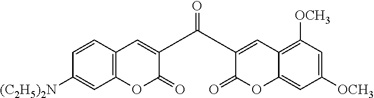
C12=C(C=CC([(C2H5)2N])=C1)C=C(C(C1=CC3=C([OCH3])C=C([OCH3])C=C3OC1=O)=O)C(=O)O2
